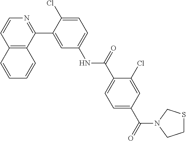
C12=C(C(C3=CC(NC(C4=CC=C(C(=O)N5CSCC5)C=C4Cl)=O)=CC=C3Cl)=NC=C1)C=CC=C2
